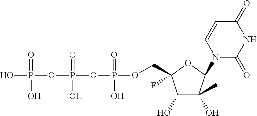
OP(OP(OP(OCC1(F)C(O)C(C)(O)C(N2C(=O)NC(=O)C=C2)O1)(=O)O)(=O)O)(=O)O
